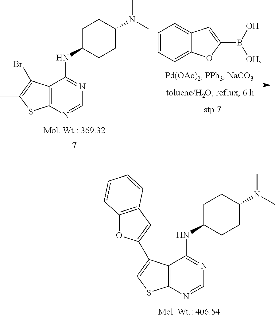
C12=C(N=CN=C1NC1CCC(N(C)C)CC1)SC(C)=C2Br.C1=CC=C2C(=C1)C=C(B(O)[OH])O2.C12=C(N=CN=C1NC1CCC(N(C)C)CC1)SC=C2C1=CC2=C(O1)C=CC=C2
